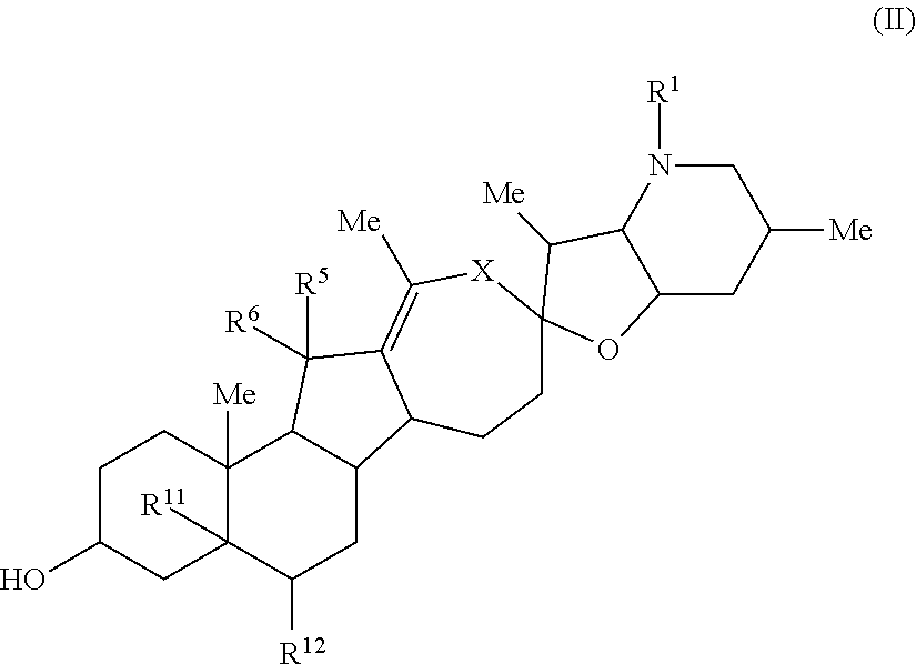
C1C(O)CC2([R11])C([Me])(C1)C1C(CC2[R12])C2C(=C([Me])[X]C3(CC2)C([Me])C2C(CC([Me])CN2[R1])O3)C1([R6])[R5]
